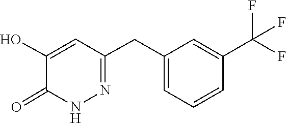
C1(CC2=CC=CC(C(F)(F)F)=C2)=NNC(=O)C(O)=C1
